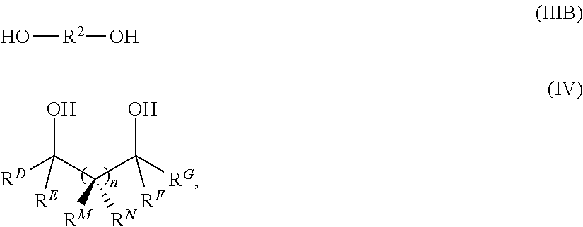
[RD]C(C(C([RG])(O)[RF])([RM])[RN])(O)[RE].O[R2]O
